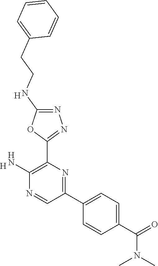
[H].C1(N)=C(C2=NN=C(NCCC3=CC=CC=C3)O2)N=C(C2=CC=C(C(=O)N(C)C)C=C2)C=N1.[H]
